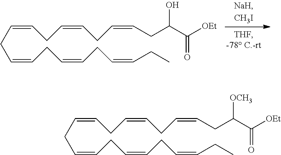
C(C=CCC=CCC=CCC)C=CCC=CCC=CCC(C([OEt])=O)O.C(C=CCC=CCC=CCC)C=CCC=CCC=CCC(C([OEt])=O)[OCH3]
